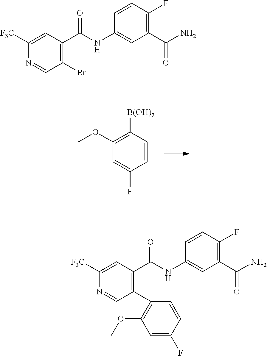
C1(OC)=C([B(OH)2])C=CC(F)=C1.C1([F3C])=CC(C(NC2=CC(C(N)=O)=C(F)C=C2)=O)=C(Br)C=N1.C1([F3C])=CC(C(NC2=CC(C(N)=O)=C(F)C=C2)=O)=C(C2=C(OC)C=C(F)C=C2)C=N1
